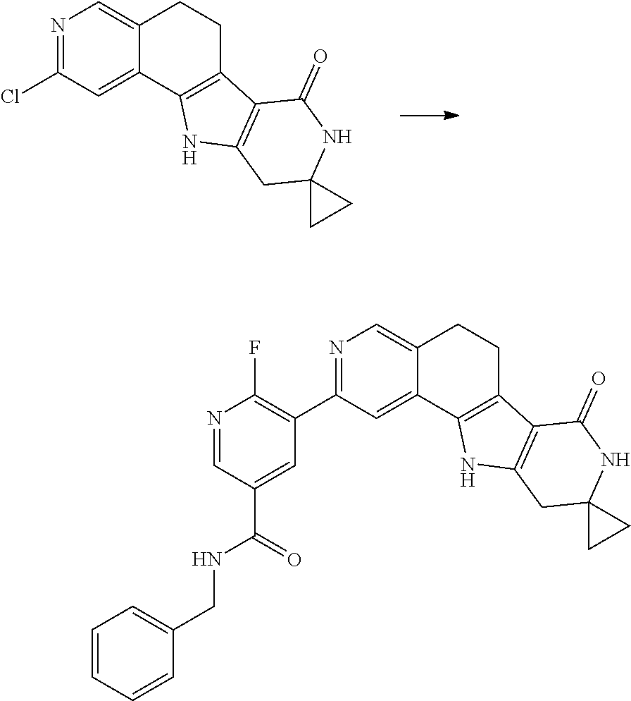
N1=C(Cl)C=C2C(=C1)CCC1=C2NC2=C1C(=O)NC1(C2)CC1.N1=C(C2=C(F)N=CC(C(=O)NCC3=CC=CC=C3)=C2)C=C2C(=C1)CCC1=C2NC2=C1C(=O)NC1(C2)CC1
